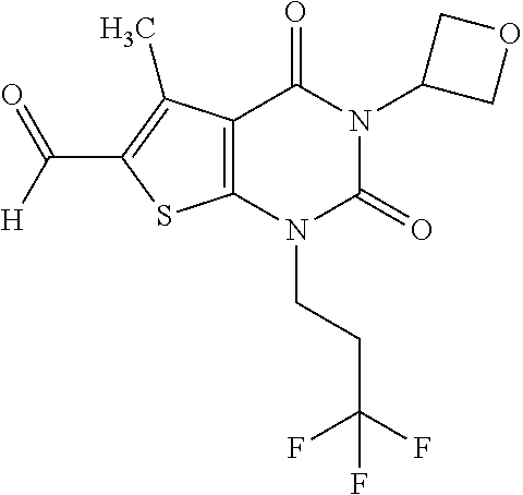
C12=C(N(CCC(F)(F)F)C(=O)N(C3COC3)C1=O)SC(C([H])=O)=C2C
